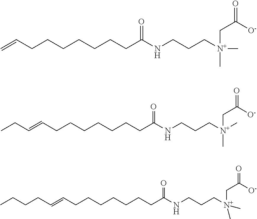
C(C(NCCC[N+](C)(C)CC(=O)[O-])=O)CCCCCCC=C.C(C(NCCC[N+](C)(C)CC(=O)[O-])=O)CCCCCCC=CCC.C(C(NCCC[N+](C)(C)CC(=O)[O-])=O)CCCCCCC=CCCCC
